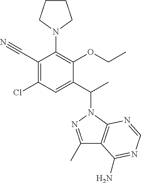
C1(C(C)N2N=C(C)C3=C2N=CN=C3N)=CC(Cl)=C(C#N)C(N2CCCC2)=C1OCC
